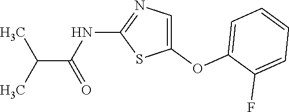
N(C(=O)C(C)C)C1=NC=C(OC2=CC=CC=C2F)S1
